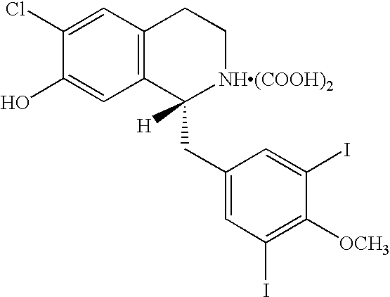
C12=C(C=C(Cl)C(O)=C1)CC[NH(COOH)2]C2(CC1=CC(I)=C([OCH3])C(I)=C1)[H]
